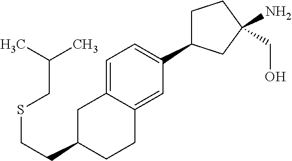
C1C(C2=CC=C3C(=C2)CCC(CCSCC(C)C)C3)CC(N)(CO)C1
